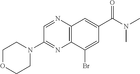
C1OCCN(C2=NC3=C(N=C2)C=C(C(N(C)C)=O)C=C3Br)C1
